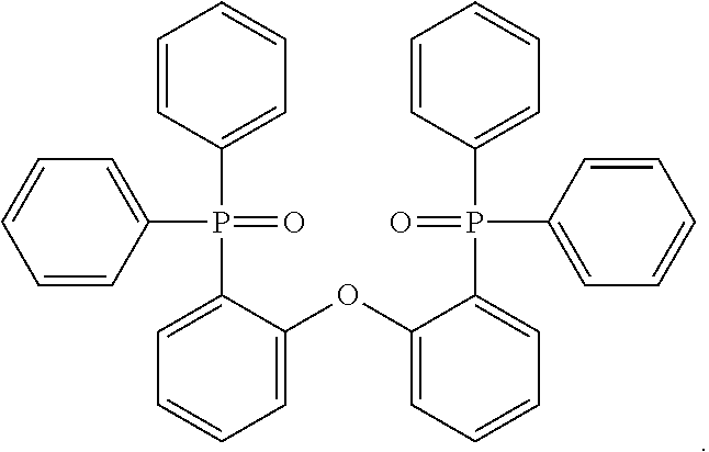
C1=CC(P(C2=CC=CC=C2)(C2=CC=CC=C2OC2=CC=CC=C2P(=O)(C2=CC=CC=C2)C2=CC=CC=C2)=O)=CC=C1
